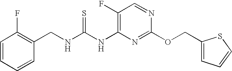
N1=CC(F)=C(NC(NCC2=C(F)C=CC=C2)=S)N=C1OCC1=CC=CS1
